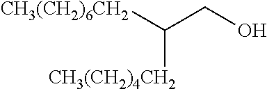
[CH3(CH2)6CH2]C([CH3(CH2)4CH2])CO
